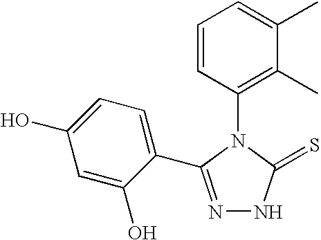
N1=C(C2=CC=C(O)C=C2O)N(C2=C(C)C(C)=CC=C2)C(=S)N1
